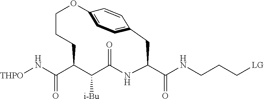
[THPO]NC(C1CCCOC2=CC=C(C=C2)CC(C(=O)NCCC[LG])NC(=O)C1[i-Bu])=O
